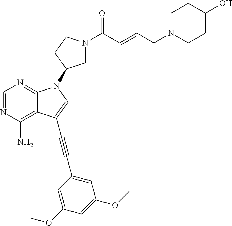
C1=NC(N)=C2C(=N1)N(C1CN(C(C=CCN3CCC(O)CC3)=O)CC1)C=C2C#CC1=CC(OC)=CC(OC)=C1
